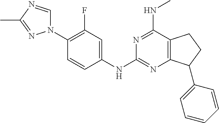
C1(N2C=NC(C)=N2)=C(F)C=C(NC2=NC3=C(C(NC)=N2)CCC3C2=CC=CC=C2)C=C1
